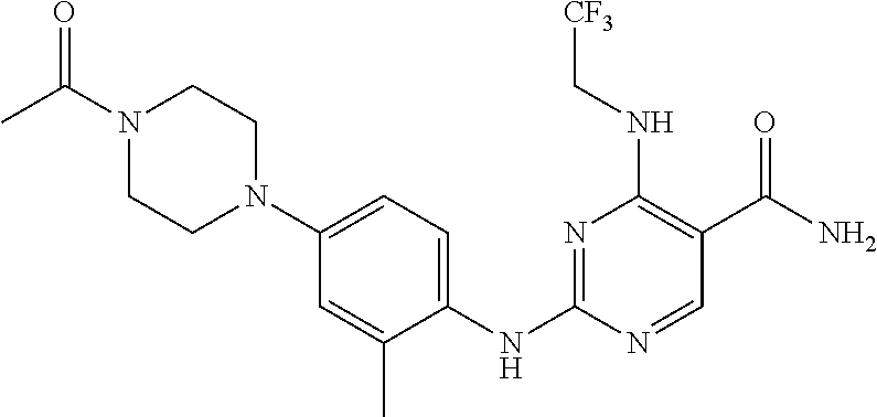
C1=C(C)C(NC2=NC(NC[CF3])=C(C(N)=O)C=N2)=CC=C1N1CCN(C(=O)C)CC1
